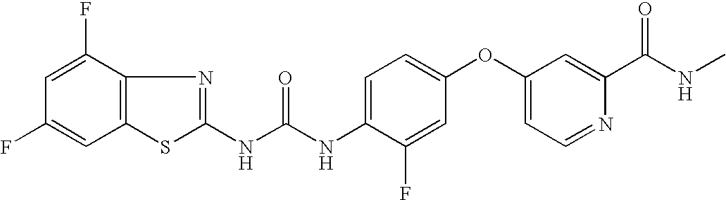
C1=C(F)C2=C(C=C1F)SC(NC(NC1=CC=C(OC3=CC=NC(C(NC)=O)=C3)C=C1F)=O)=N2
